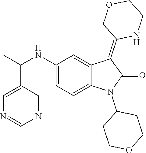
C1(NC(C)C2=CN=CN=C2)=CC=C2C(=C1)C(=C1NCCOC1)C(=O)N2C1CCOCC1
